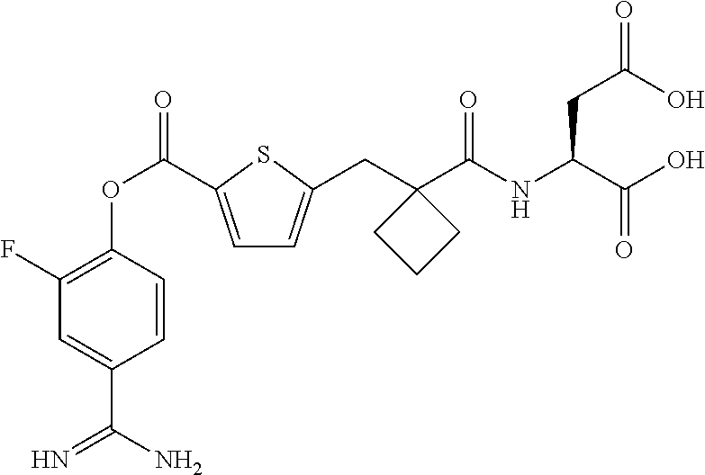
C1(F)=C(OC(=O)C2=CC=C(CC3(C(NC(CC(=O)O)C(=O)O)=O)CCC3)S2)C=CC(C(N)=N)=C1
